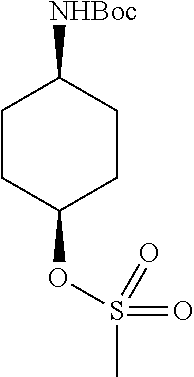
S(C)(OC1CCC([NHBoc])CC1)(=O)=O
